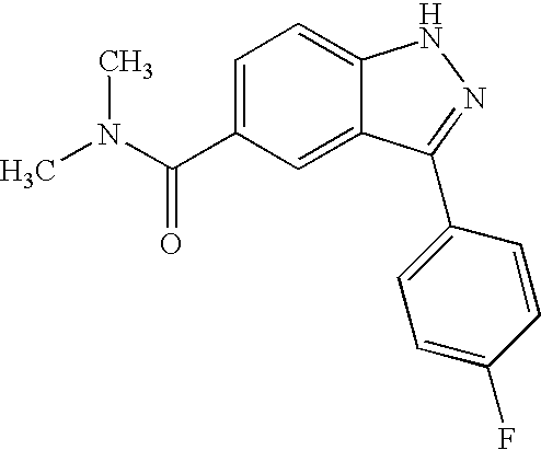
C1(C(N(C)C)=O)=CC=C2C(=C1)C(C1=CC=C(F)C=C1)=NN2
